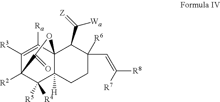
C1([R3])=C([Ra])C23C([H])(C([R5])([R4])C1([R2])C(=O)O2)CCC(C=C([R8])[R7])([R6])C3C(=[Z])[Wa]
